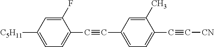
[C5H11]C1=CC=C(C#CC2=CC=C(C#C[CN])C(C)=C2)C(F)=C1
